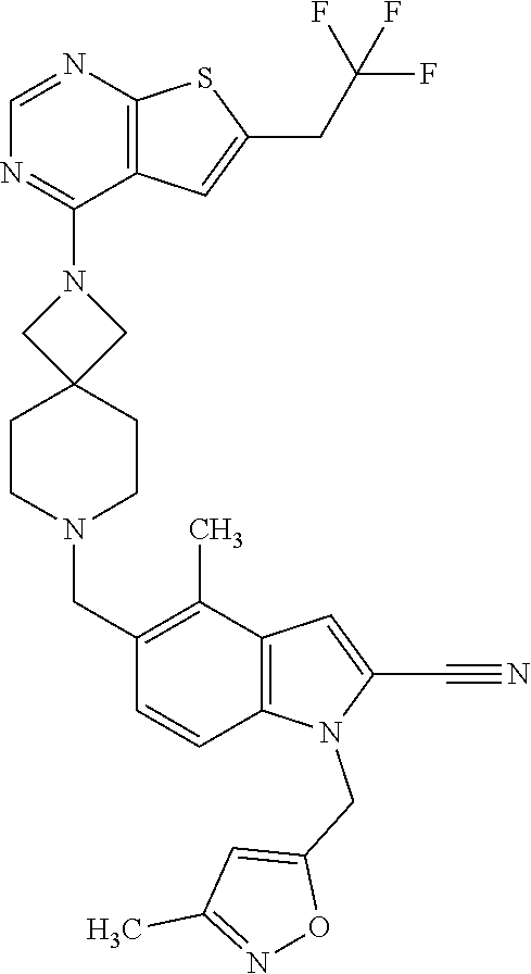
N1(C2=NC=NC3=C2C=C(CC(F)(F)F)S3)CC2(CCN(CC3=C(C)C4=C(C=C3)N(CC3=CC(C)=NO3)C(C#N)=C4)CC2)C1
